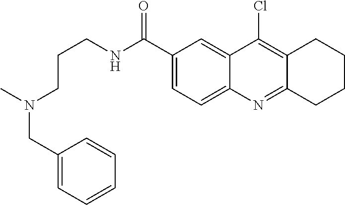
C1(C(NCCCN(CC2=CC=CC=C2)C)=O)=CC=C2C(=C1)C(Cl)=C1C(=N2)CCCC1
